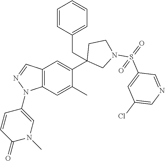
C1(C2=CC3=C(C=C2C)N(C2=CN(C)C(=O)C=C2)N=C3)(CC2=CC=CC=C2)CN(S(=O)(C2=CC(Cl)=CN=C2)=O)CC1
